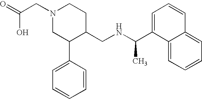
N1(CC(=O)O)CC(C2=CC=CC=C2)C(CNC(C2=CC=CC3=CC=CC=C23)C)CC1
